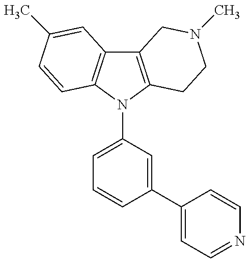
C12=C(N(C3=CC=CC(C4=CC=NC=C4)=C3)C3=C1C=C(C)C=C3)CCN(C)C2
